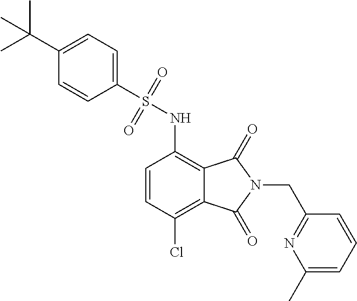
C1(S(NC2=C3C(=C(Cl)C=C2)C(=O)N(CC2=NC(C)=CC=C2)C3=O)(=O)=O)=CC=C(C(C)(C)C)C=C1
